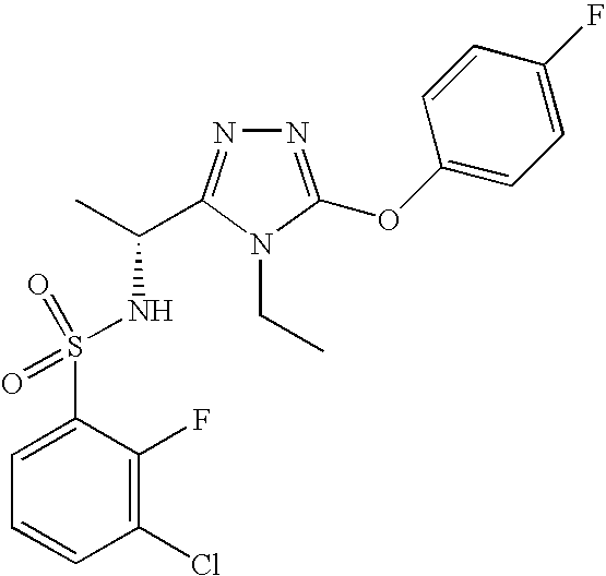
N1=C(OC2=CC=C(F)C=C2)N(CC)C(C(C)NS(C2=CC=CC(Cl)=C2F)(=O)=O)=N1
